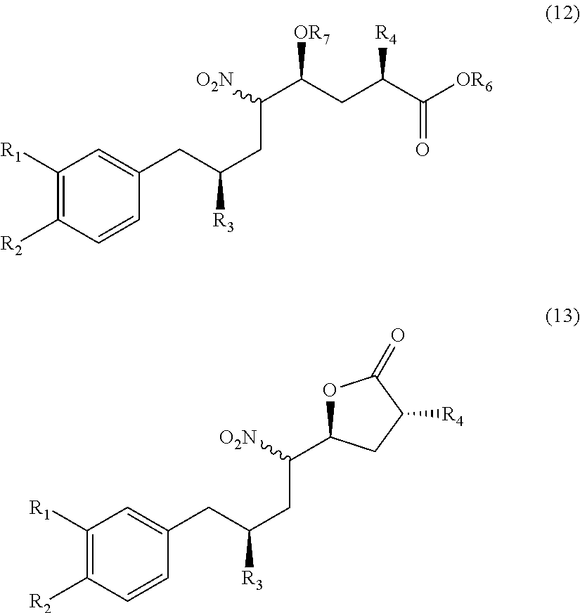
C1([R1])=C([R2])C=CC(CC([R3])CC([O2N])C(CC(C([OR6])=O)[R4])[OR7])=C1.C1([R1])=C([R2])C=CC(CC([R3])CC([O2N])C2OC(=O)C([R4])C2)=C1
